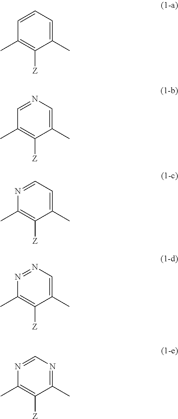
C1(C)=CC=CC(C)=C1[Z].C1(C)=CN=CC(C)=C1[Z].C1(C)=CC=NC(C)=C1[Z].C1(C)=CN=NC(C)=C1[Z].C1(C)=NC=NC(C)=C1[Z]
